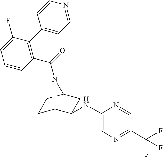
C1C2C(NC3=CN=C(C(F)(F)F)C=N3)CC(C1)N2C(=O)C1=C(C2=CC=NC=C2)C(F)=CC=C1
